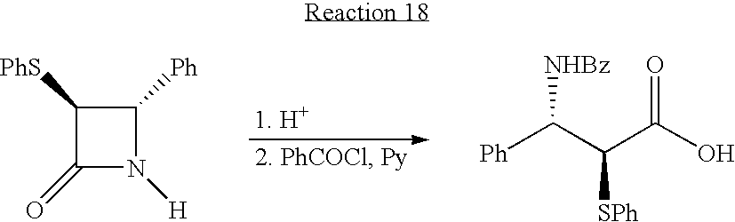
C1([PhS])C(=O)N([H])C1[Ph].[Ph]C(C(C(O)=O)[SPh])[NHBz]
